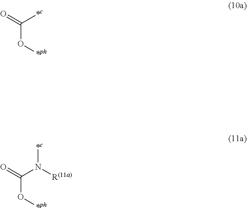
C(O[*ph])(=O)[*c].C(O[*ph])(=O)N([R(11a)])[*c]
